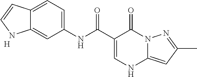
C1(NC(C2=CNC3=CC(C)=NN3C2=O)=O)=CC=C2C(=C1)NC=C2.[H]
